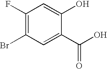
C1(F)=C(Br)C=C(C(O)=O)C(O)=C1
